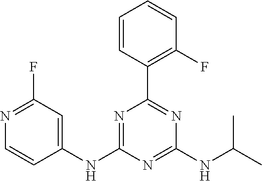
C1=CC(C2=NC(NC(C)C)=NC(NC3=CC(F)=NC=C3)=N2)=C(F)C=C1
